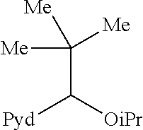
C(C([OiPr])[Pyd])([Me])([Me])[Me]
